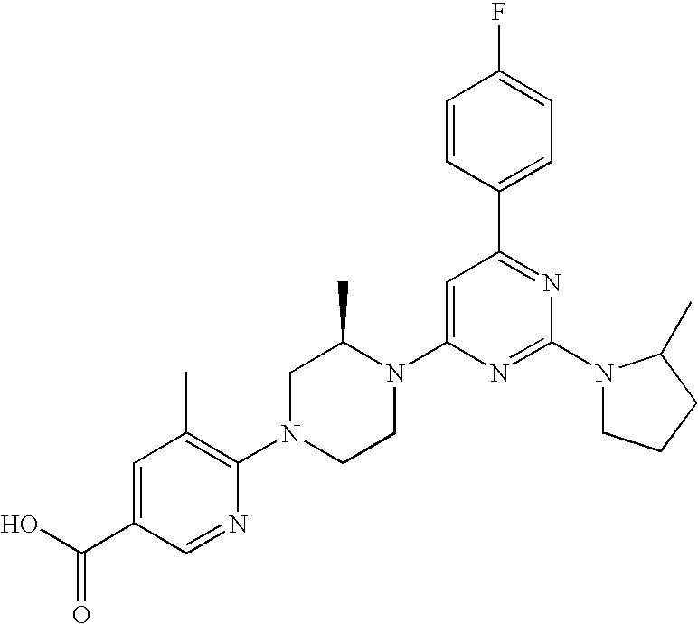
C1=C(C(O)=O)C=NC(N2CCN(C3=CC(C4=CC=C(F)C=C4)=NC(N4CCCC4C)=N3)C(C)C2)=C1C
